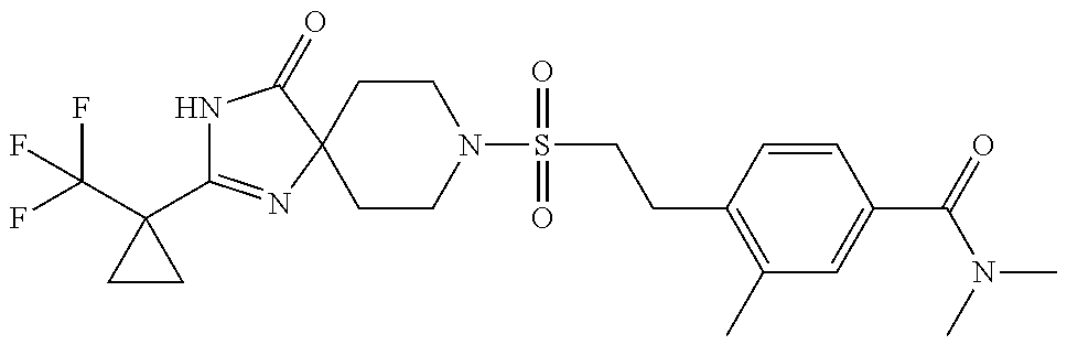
N1C(C2(C(F)(F)F)CC2)=NC2(C1=O)CCN(S(CCC1=C(C)C=C(C(=O)N(C)C)C=C1)(=O)=O)CC2
